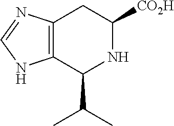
C12=C(C(C(C)C)NC([CO2H])C1)NC=N2
